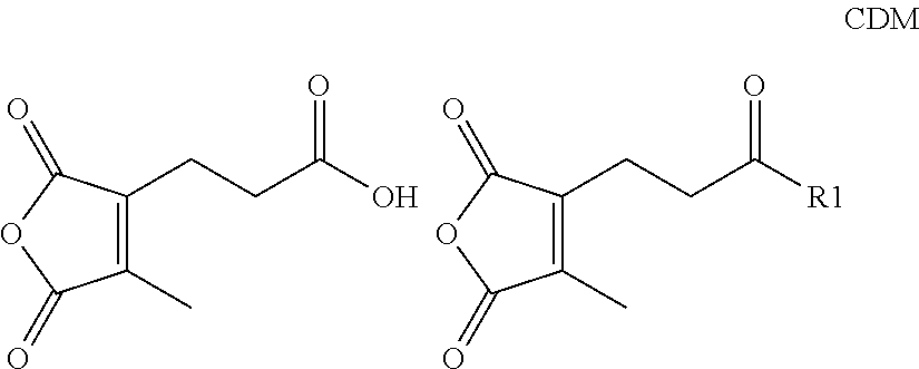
C(CC(O)=O)C1=C(C)C(=O)OC1=O.C(CC([R1])=O)C1=C(C)C(=O)OC1=O
